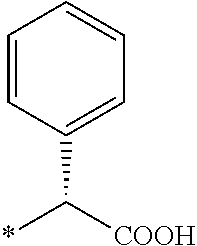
C(C1=CC=CC=C1)([COOH])*
